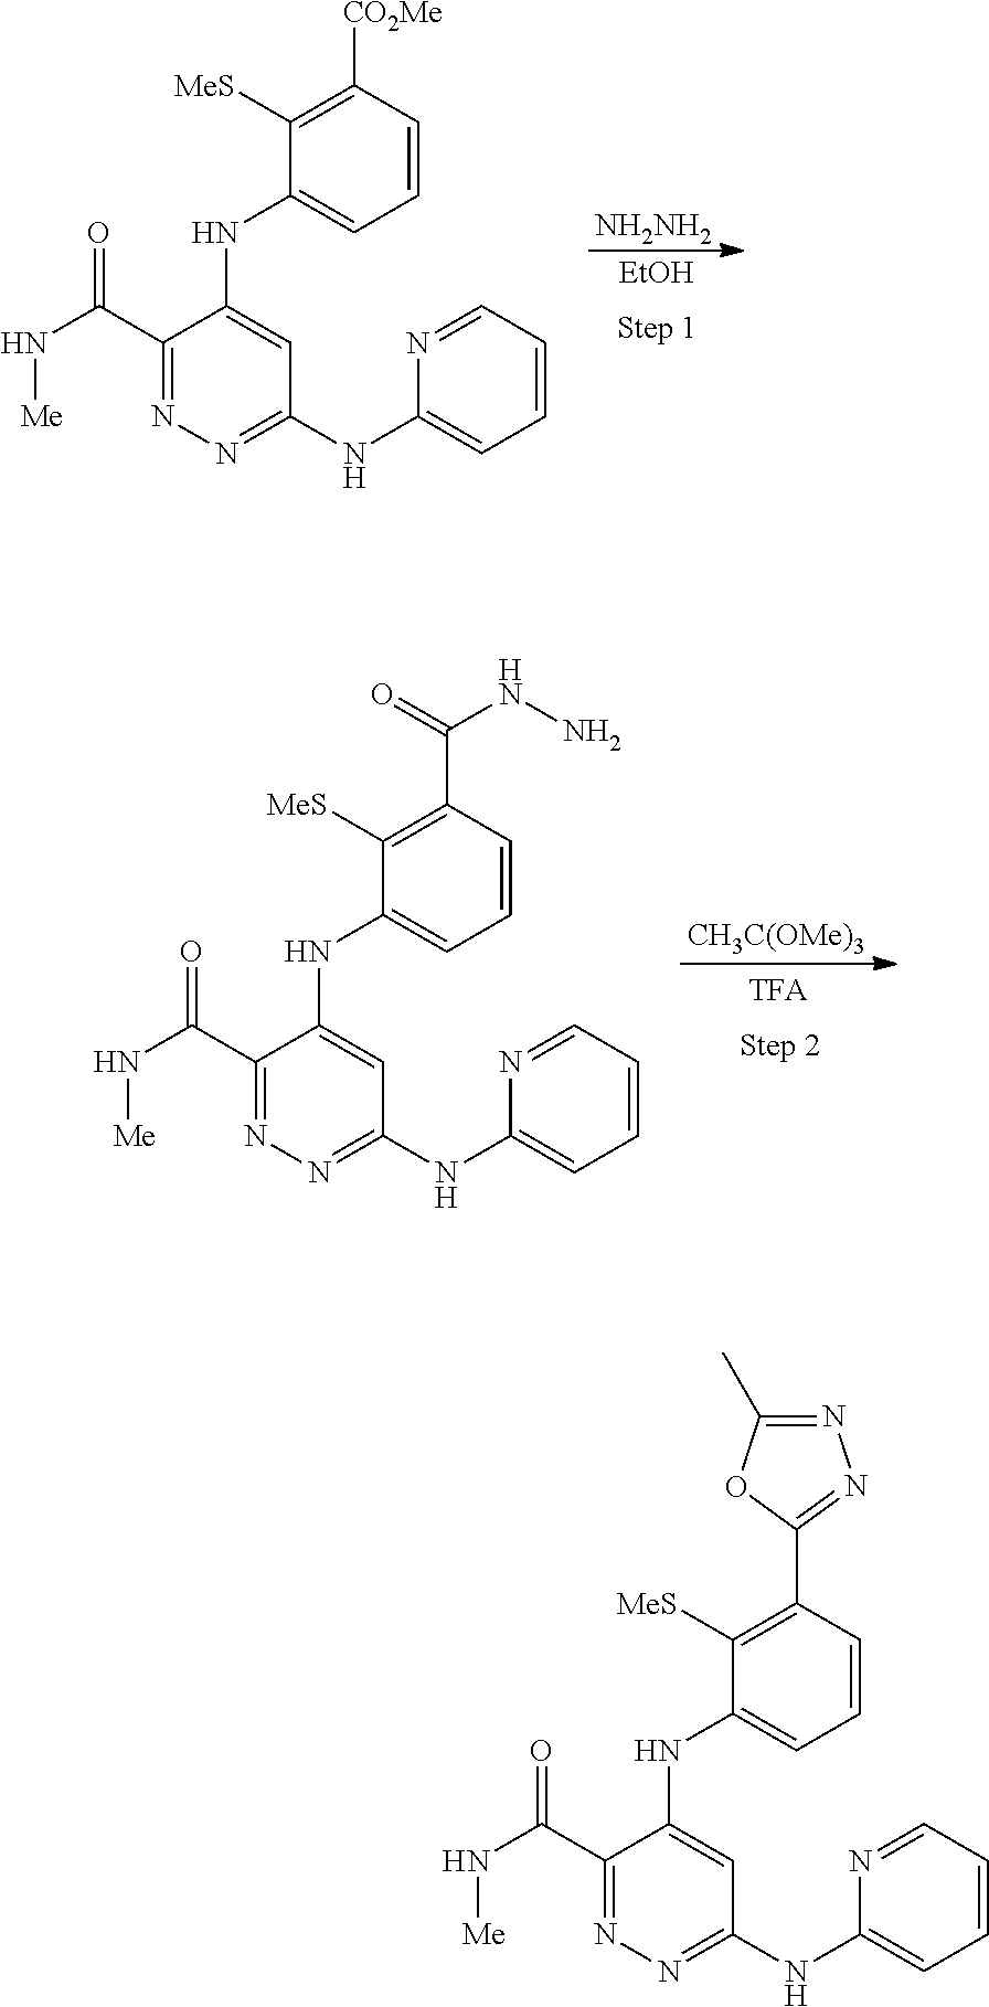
[NH2NH2].[EtOH].C1(C(N[Me])=O)=NN=C(NC2=CC=CC=N2)C=C1NC1=CC=CC([CO2Me])=C1[MeS].[CH3C(OMe)3].C1(C(N[Me])=O)=NN=C(NC2=CC=CC=N2)C=C1NC1=CC=CC(C(=O)NN)=C1[MeS].C1(C(N[Me])=O)=NN=C(NC2=CC=CC=N2)C=C1NC1=CC=CC(C2=NN=C(C)O2)=C1[MeS]
